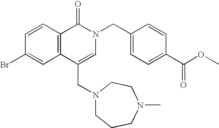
C1=CC(Br)=CC2=C1C(=O)N(CC1=CC=C(C(OC)=O)C=C1)C=C2CN1CCCN(C)CC1
